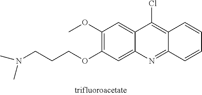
C12=CC(OC)=C(OCCCN(C)C)C=C1N=C1C(=C2Cl)C=CC=C1
